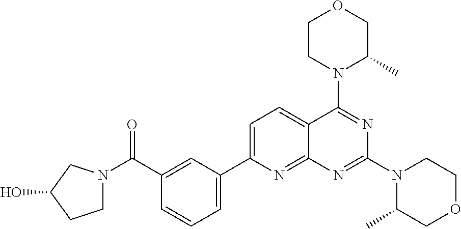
C1(C(=O)N2CCC(O)C2)=CC(C2=CC=C3C(=N2)N=C(N2C(C)COCC2)N=C3N2C(C)COCC2)=CC=C1
